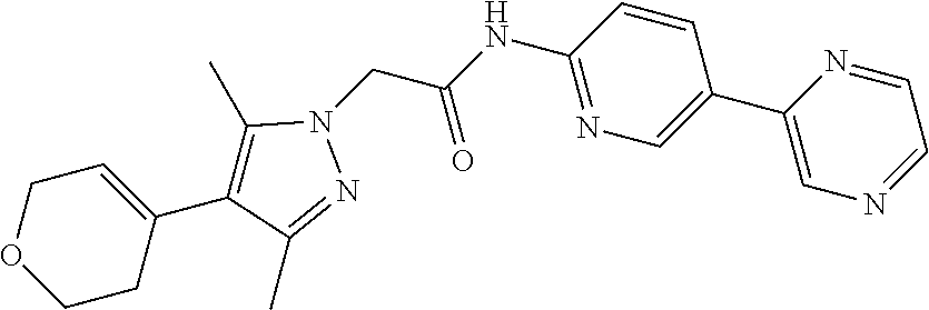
C1=C(C2=C(C)N(CC(NC3=NC=C(C4=CN=CC=N4)C=C3)=O)N=C2C)CCOC1
